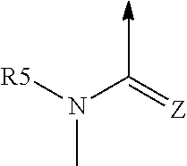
[R5]N(C=[Z])C
